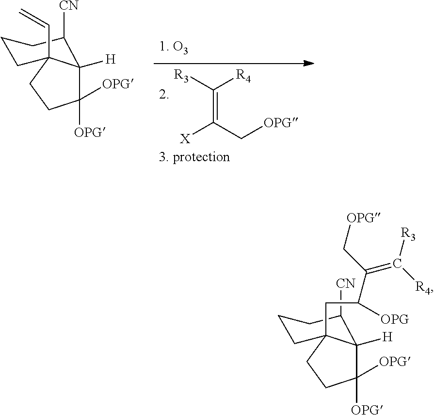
[CN]C1C2([H])C([OPG])([OPG])CCC2(CC(C(C[OPG])=C([R3])[R4])[OPG])CCC1.[CN]C1C2([H])C([OPG])([OPG])CCC2(C=C)CCC1.C(=C(C[OPG])[X])([R3])[R4]
